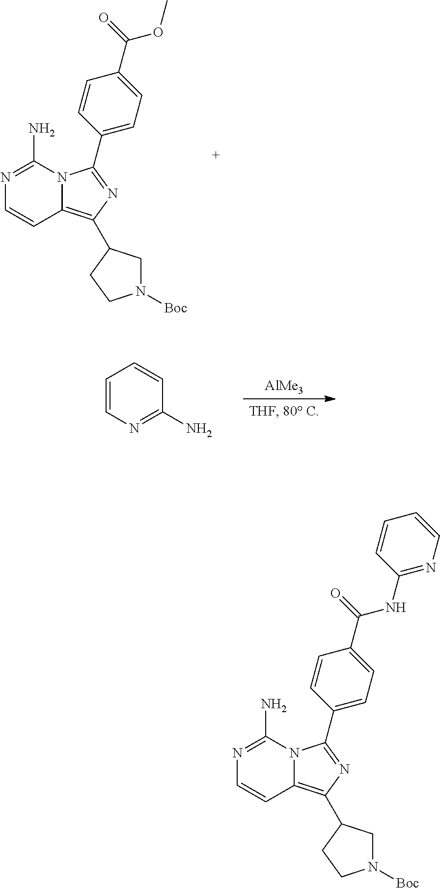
N1=C(N)N2C(=C(C3CN([Boc])CC3)N=C2C2=CC=C(C(=O)OC)C=C2)C=C1.C1=CN=C(N)C=C1.[AlMe3].N1=C(N)N2C(=C(C3CN([Boc])CC3)N=C2C2=CC=C(C(=O)NC3=NC=CC=C3)C=C2)C=C1
